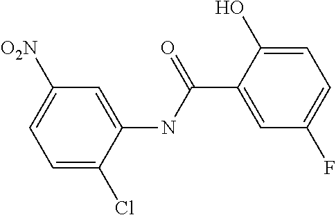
C1=C(Cl)C(NC(C2=CC(F)=CC=C2O)=O)=CC([O2N])=C1
